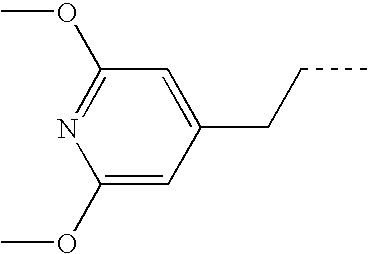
C1(OC)=CC(CCC)=CC(OC)=N1
